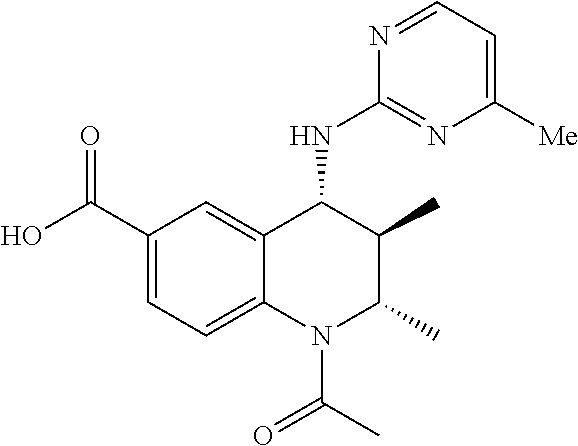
C1=C(C(O)=O)C=C2C(=C1)N(C(C)=O)C(C)C(C)C2NC1=NC([Me])=CC=N1
